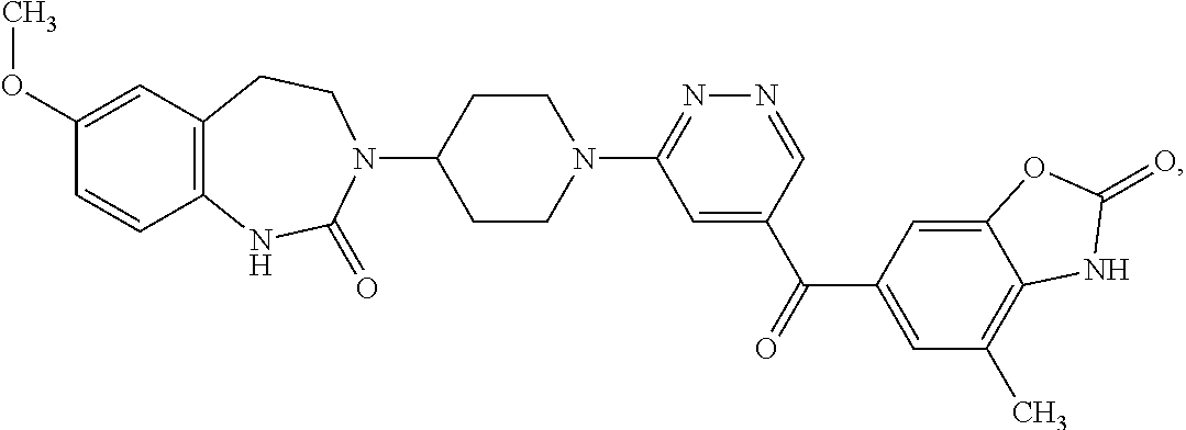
C12=C(NC(=O)N(C3CCN(C4=NN=CC(C(C5=CC(C)=C6C(=C5)OC(=O)N6)=O)=C4)CC3)CC1)C=CC(OC)=C2
